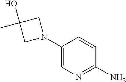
C1(N2CC(O)(C)C2)=CN=C(N)C=C1
